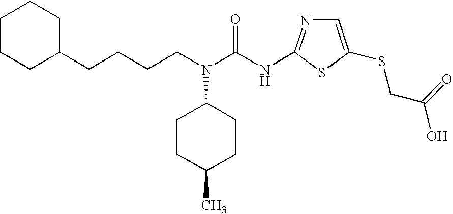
C(CN(C(NC1=NC=C(SCC(O)=O)S1)=O)C1CCC(C)CC1)CCC1CCCCC1
